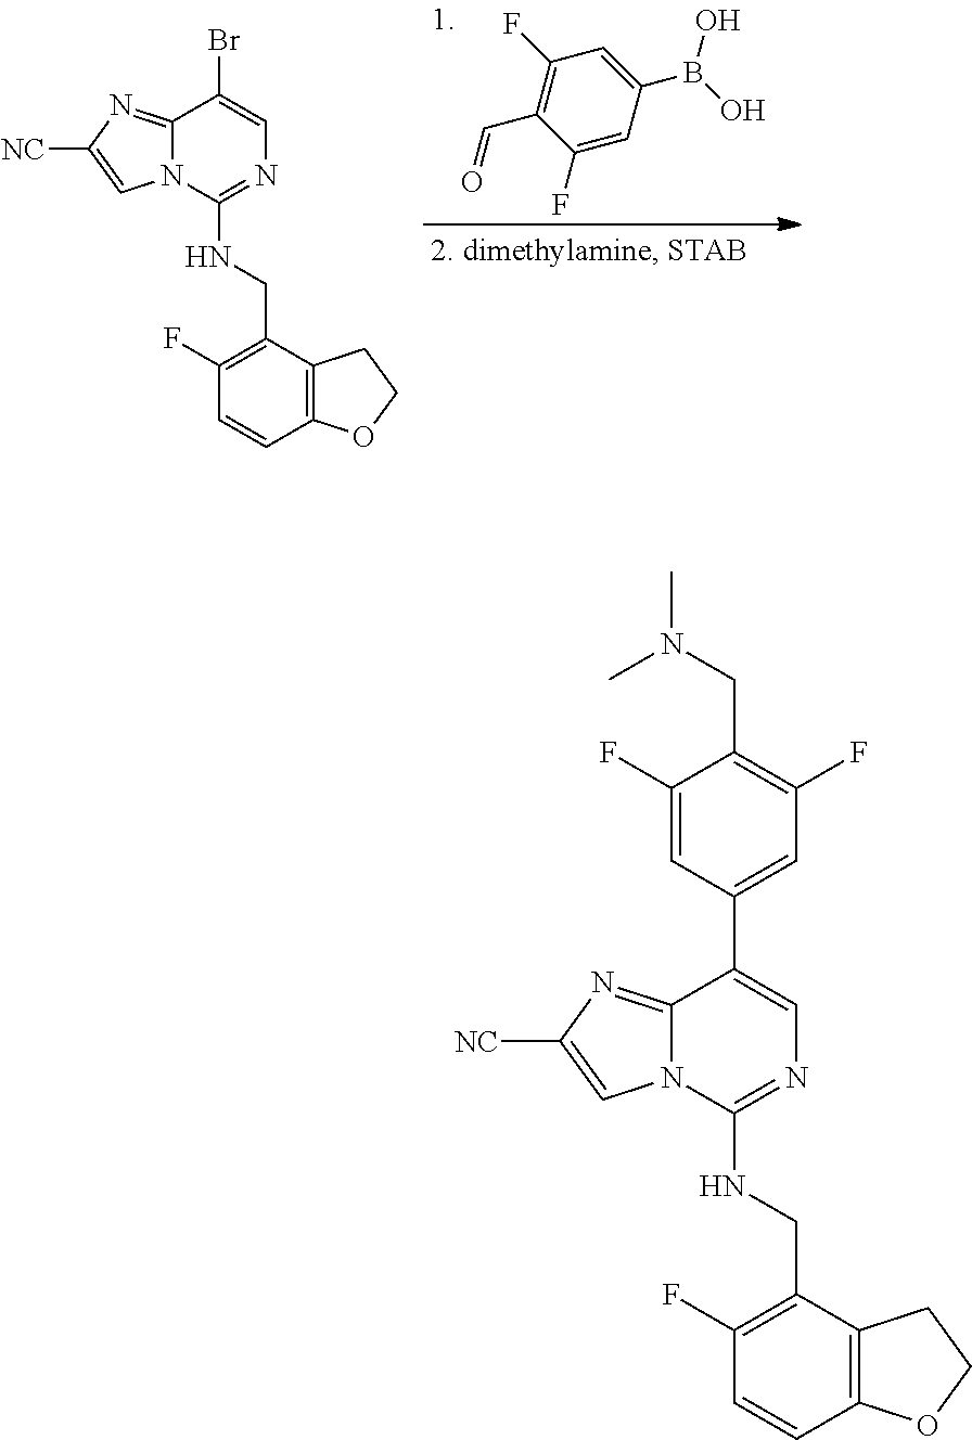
C(C1=C(F)C=CC2=C1CCO2)NC1=NC=C(C2=CC(F)=C(CN(C)C)C(F)=C2)C2=NC([NC])=CN12.C(C1=C(F)C=CC2=C1CCO2)NC1=NC=C(Br)C2=NC([NC])=CN12.C1=C(B(O)O)C=C(F)C(C=O)=C1F
